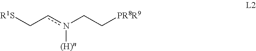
C(cn(CC[PR8R9])[(H)n])[R1S]
